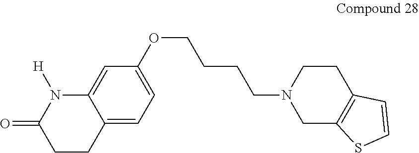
C1CC2=CC=C(OCCCCN3CC4=C(CC3)C=CS4)C=C2N([H])C1=O
